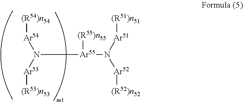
N([Ar55](N([Ar51][(R51)n51])[Ar52][(R52)n52])[(R55)n55])([Ar53][(R53)n53])[Ar54][(R54)n54]
